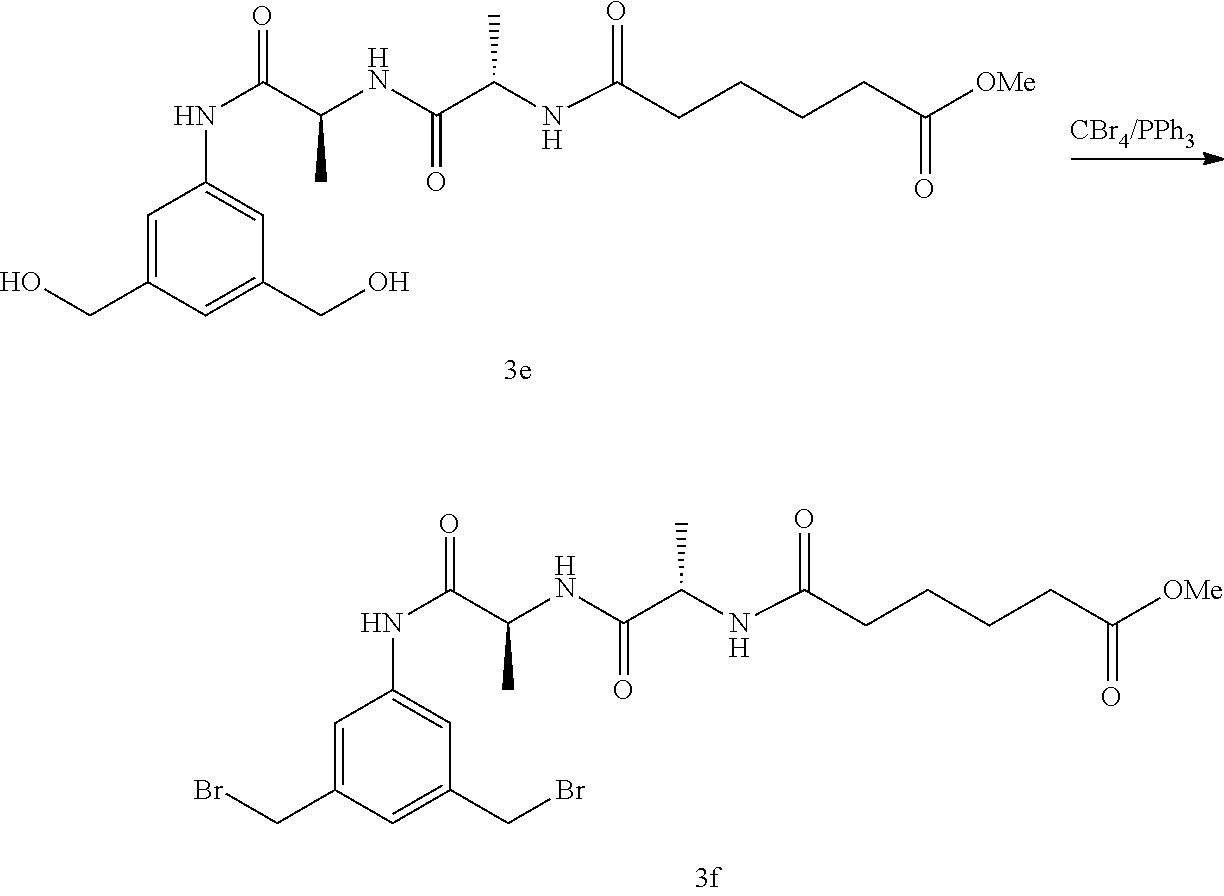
N(C(C(NC(C(=O)NC1=CC(CO)=CC(CO)=C1)C)=O)C)C(CCCCC([OMe])=O)=O.N(C(C(NC(C(=O)NC1=CC(CBr)=CC(CBr)=C1)C)=O)C)C(CCCCC([OMe])=O)=O
